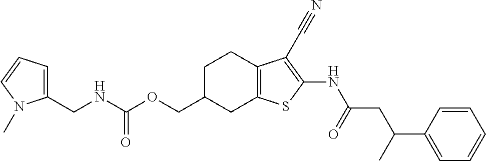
C(C1CC2=C(CC1)C(C#N)=C(NC(CC(C1=CC=CC=C1)C)=O)S2)OC(NCC1=CC=CN1C)=O
